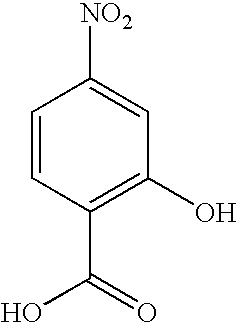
C1=CC(C(=O)O)=C(O)C=C1[NO2]
